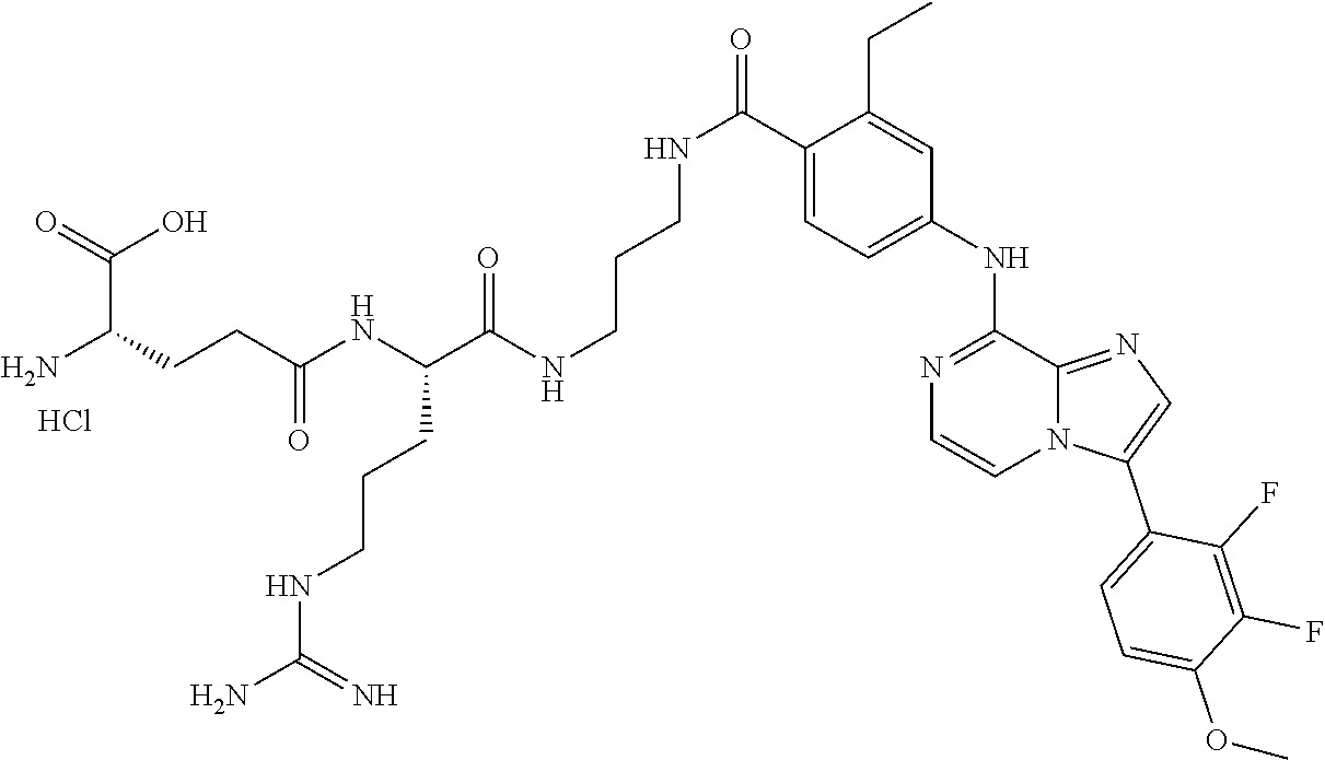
O(C1=CC=C(C2=CN=C3N2C=CN=C3NC2=CC=C(C(=O)NCCCNC(C(NC(CCC(N)C(=O)O)=O)CCCNC(N)=N)=O)C(CC)=C2)C(F)=C1F)C.Cl
